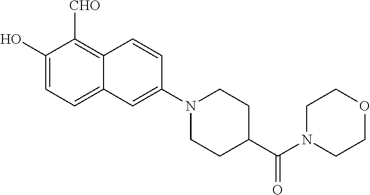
C1(O)=CC=C2C(=C1[CHO])C=CC(N1CCC(C(N3CCOCC3)=O)CC1)=C2
